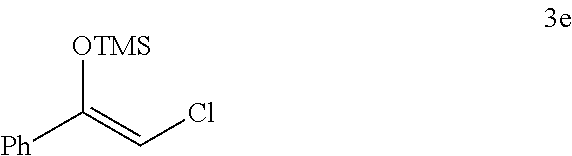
[Ph]C(=CCl)[OTMS]
